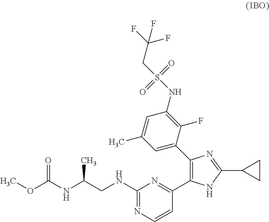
C1(NCC(NC(OC)=O)C)=NC=CC(C2=C(C3=CC(C)=CC(NS(=O)(=O)CC(F)(F)F)=C3F)N=C(C3CC3)N2)=N1
